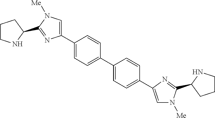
C1CNC(C2=NC(C3=CC=C(C4=CC=C(C5=CN([Me])C(C6NCCC6)=N5)C=C4)C=C3)=CN2[Me])C1
